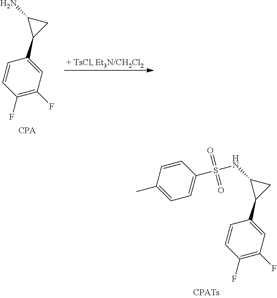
C1=C(C2CC2NS(C2=CC=C(C)C=C2)(=O)=O)C=CC(F)=C1F.C1=C(C2CC2N)C=CC(F)=C1F
